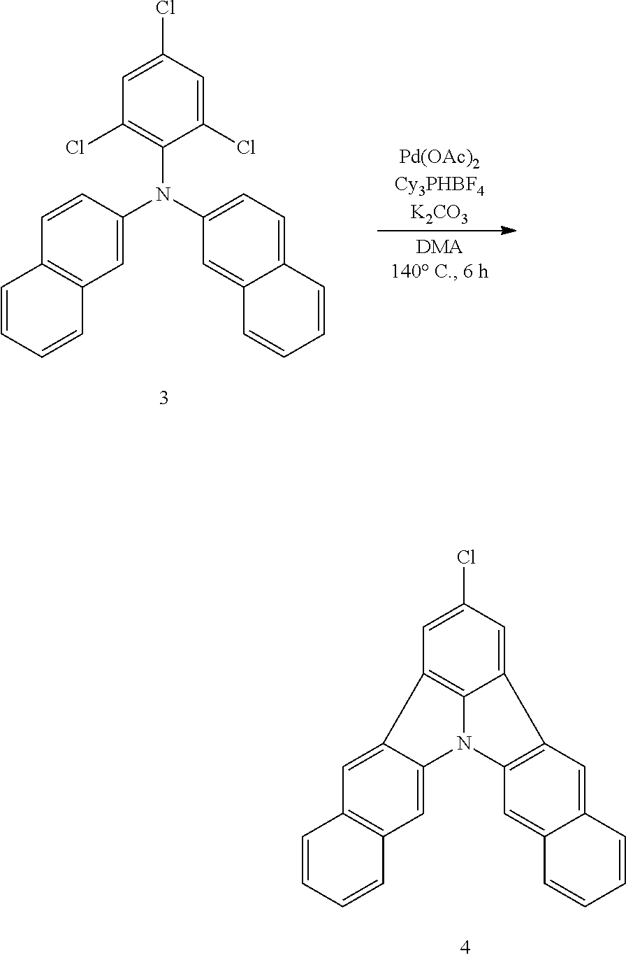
C12=C3C(=CC(Cl)=C1)C1=C(N3C3=CC4=C(C=C23)C=CC=C4)C=C2C(=C1)C=CC=C2.C1(Cl)=C(N(C2=CC=C3C(=C2)C=CC=C3)C2=CC3=C(C=C2)C=CC=C3)C(Cl)=CC(Cl)=C1
